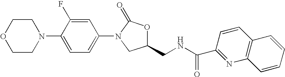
O1CCN(C2=CC=C(N3CC(CNC(C4=NC5=C(C=C4)C=CC=C5)=O)OC3=O)C=C2F)CC1
